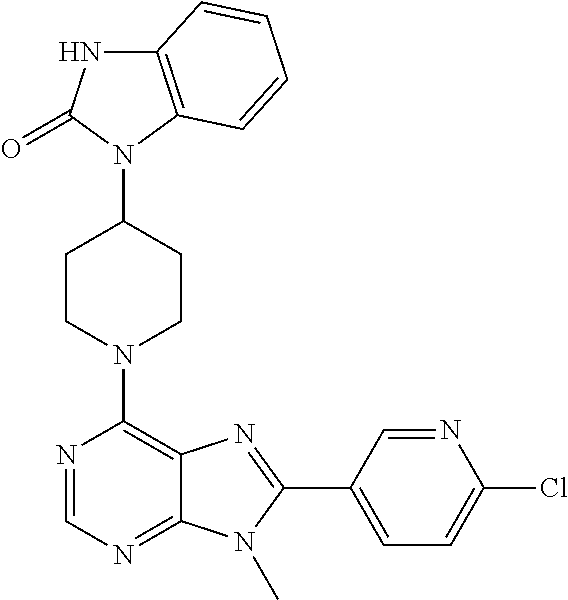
C12=C(N(C3CCN(C4=C5C(=NC=N4)N(C)C(C4=CC=C(Cl)N=C4)=N5)CC3)C(=O)N1)C=CC=C2
